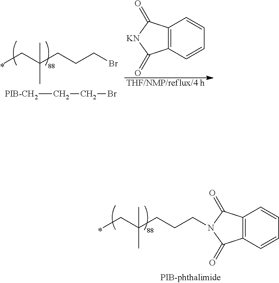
CCC(CCCBr)(C)C.[PIB-CH2]CCBr.[THF/NMP/reflux/4 h].C12=C(C=CC=C1)C(=O)[KN]C2=O.CCC(CCCN1C(=O)C2=C(C=CC=C2)C1=O)(C)C
